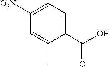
O=C(O)C1=CC=C([O2N])C=C1C
